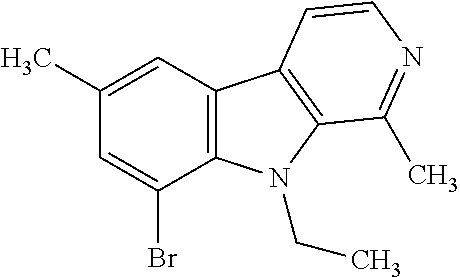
C12=C(N(CC)C3=C1C=CN=C3C)C(Br)=CC(C)=C2
